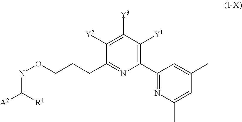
C(ON=C([A2])[R1])CCC1=NC(C2=NC(C)=CC(C)=C2)=C([Y1])C([Y3])=C1[Y2]
